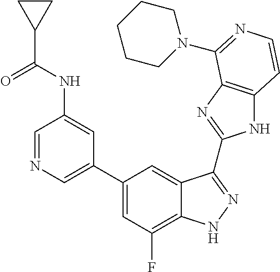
C1=C(C2=CC(F)=C3C(=C2)C(C2=NC4=C(N2)C=CN=C4N2CCCCC2)=NN3)C=C(NC(C2CC2)=O)C=N1
